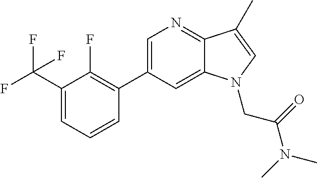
C1=C(C2=C(F)C(C(F)(F)F)=CC=C2)C=C2C(=N1)C(C)=CN2CC(N(C)C)=O
